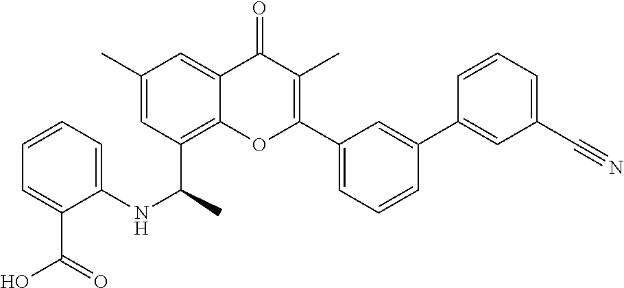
C1(C2=CC(C3=C(C)C(=O)C4=CC(C)=CC(C(C)NC5=CC=CC=C5C(O)=O)=C4O3)=CC=C2)=CC(C#N)=CC=C1
